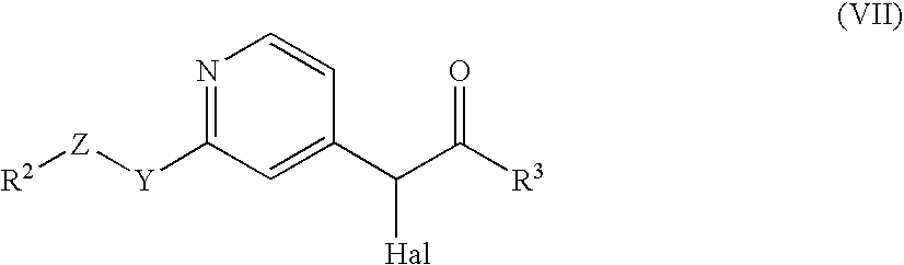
C1([Y][Z][R2])=NC=CC(C([Hal])C(=O)[R3])=C1
